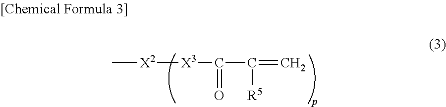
C[X2][X3]C(C([R5])=C)=O
